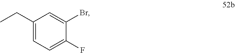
C1(CC)=CC=C(F)C(Br)=C1
